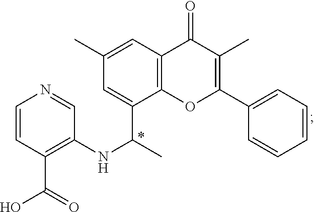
C1=CC(C(=O)O)=C(NC(C)C2=CC(C)=CC3=C2OC(C2=CC=CC=C2)=C(C)C3=O)C=N1
